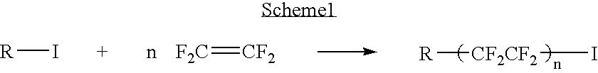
[F2C]=[CF2].n.[R][CF2CF2]I.[R]I
